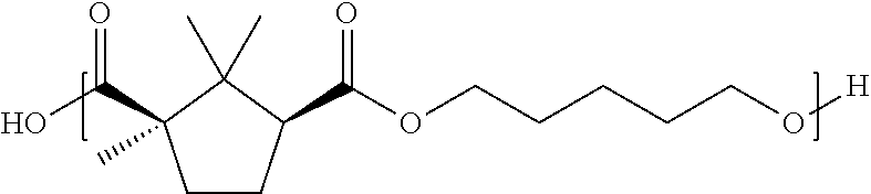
C1CC(C(OCCCCCO[H])=O)C(C)(C)C1(C(O)=O)C
